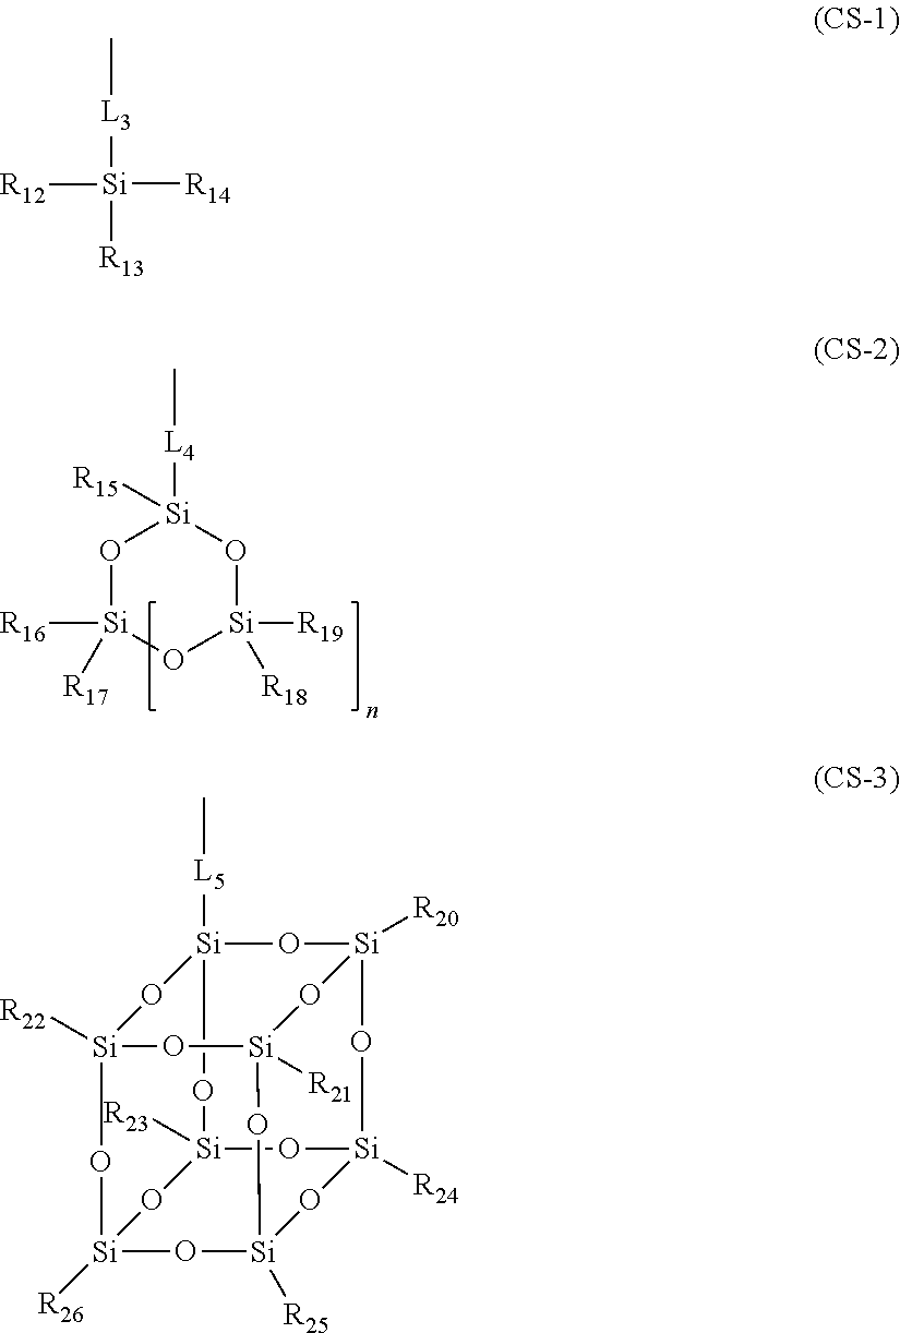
O1[Si]([R16])([R17])O[Si]([R19])([R18])O[Si]1([L4]C)[R15].C[L3][Si]([R14])([R12])[R13].C[L5][Si]12O[Si]3([R20])O[Si]4([R24])O[Si]([R23])(O1)O[Si]1([R26])O[Si]([R25])(O4)O[Si]([R21])(O[Si]([R22])(O2)O1)O3
